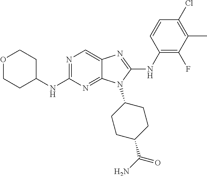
N1=C(NC2CCOCC2)N=C2C(=C1)N=C(NC1=C(F)C(C)=C(Cl)C=C1)N2C1CCC(C(N)=O)CC1
